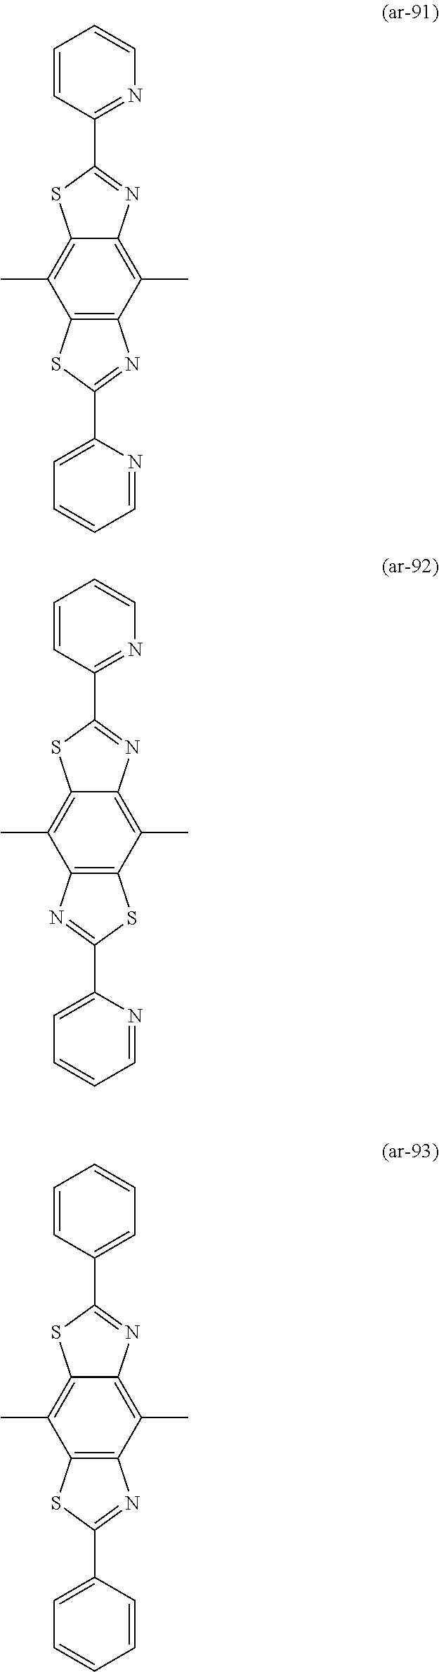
C1(C2=NC3=C(C)C4=C(C(C)=C3S2)SC(C2=CC=CC=N2)=N4)=NC=CC=C1.C1(C2=NC3=C(C)C4=C(C(C)=C3S2)N=C(C2=CC=CC=N2)S4)=NC=CC=C1.C1(C2=NC3=C(C)C4=C(C(C)=C3S2)SC(C2=CC=CC=C2)=N4)=CC=CC=C1
